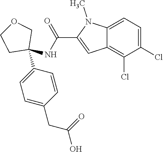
C1=C2C(=C(Cl)C(Cl)=C1)C=C(C(NC1(C3=CC=C(CC(O)=O)C=C3)COCC1)=O)N2C
